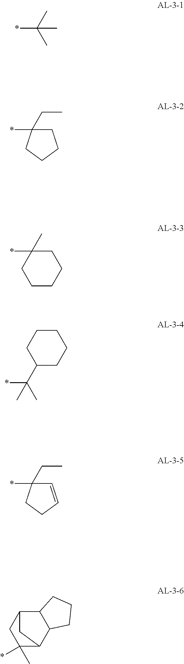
*C(C)(C)C.*C1(CC)CCCC1.*C1(C)CCCCC1.*C(C)(C)C1CCCCC1.*C1(CC)C=CCC1.C12C3CC(C)(*)C(C1CCC2)C3
